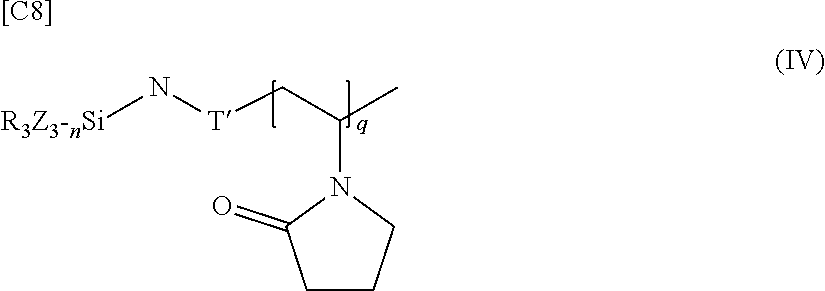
[R3Z3-nSi]N[T]CC(C)N1C(=O)CCC1.[[C8]]
